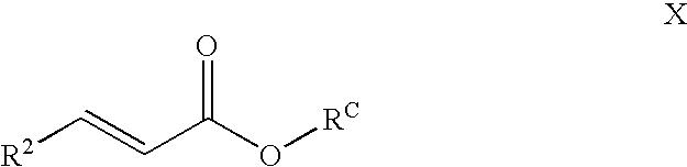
[R2]C=CC(O[RC])=O
